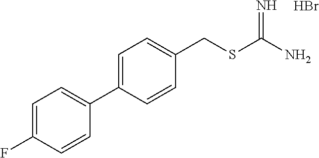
C1=C(C2=CC=C(F)C=C2)C=CC(CSC(N)=N)=C1.Br
